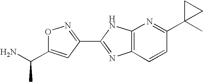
O1C(C(N)C)=CC(C2=NC3=C(N2)N=C(C2(C)CC2)C=C3)=N1
